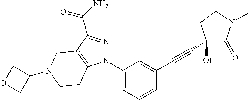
C1=CC=C(N2N=C(C(=O)N)C3=C2CCN(C2COC2)C3)C=C1C#CC1(O)C(=O)N(C)CC1
